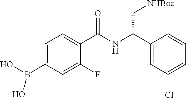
C1=C(B(O)O)C=C(F)C(C(NC(C2=CC(Cl)=CC=C2)C[NHBoc])=O)=C1
